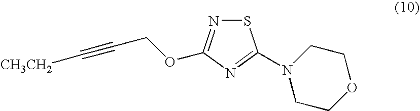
S1N=C(OCC#C[CH3CH2])N=C1N1CCOCC1
